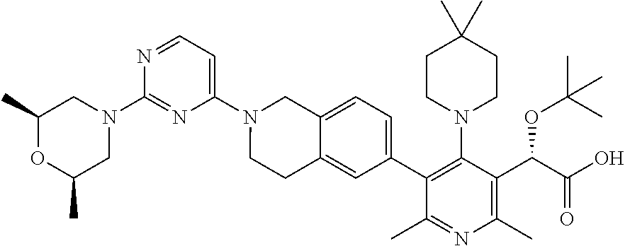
C1(N2CC(C)OC(C)C2)=NC(N2CCC3=CC(C4=C(N5CCC(C)(C)CC5)C(C(C(=O)O)OC(C)(C)C)=C(C)N=C4C)=CC=C3C2)=CC=N1
